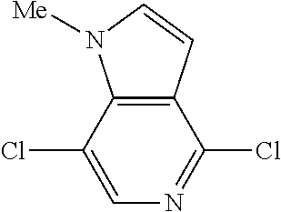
C12=C(C(Cl)=CN=C1Cl)N([Me])C=C2
